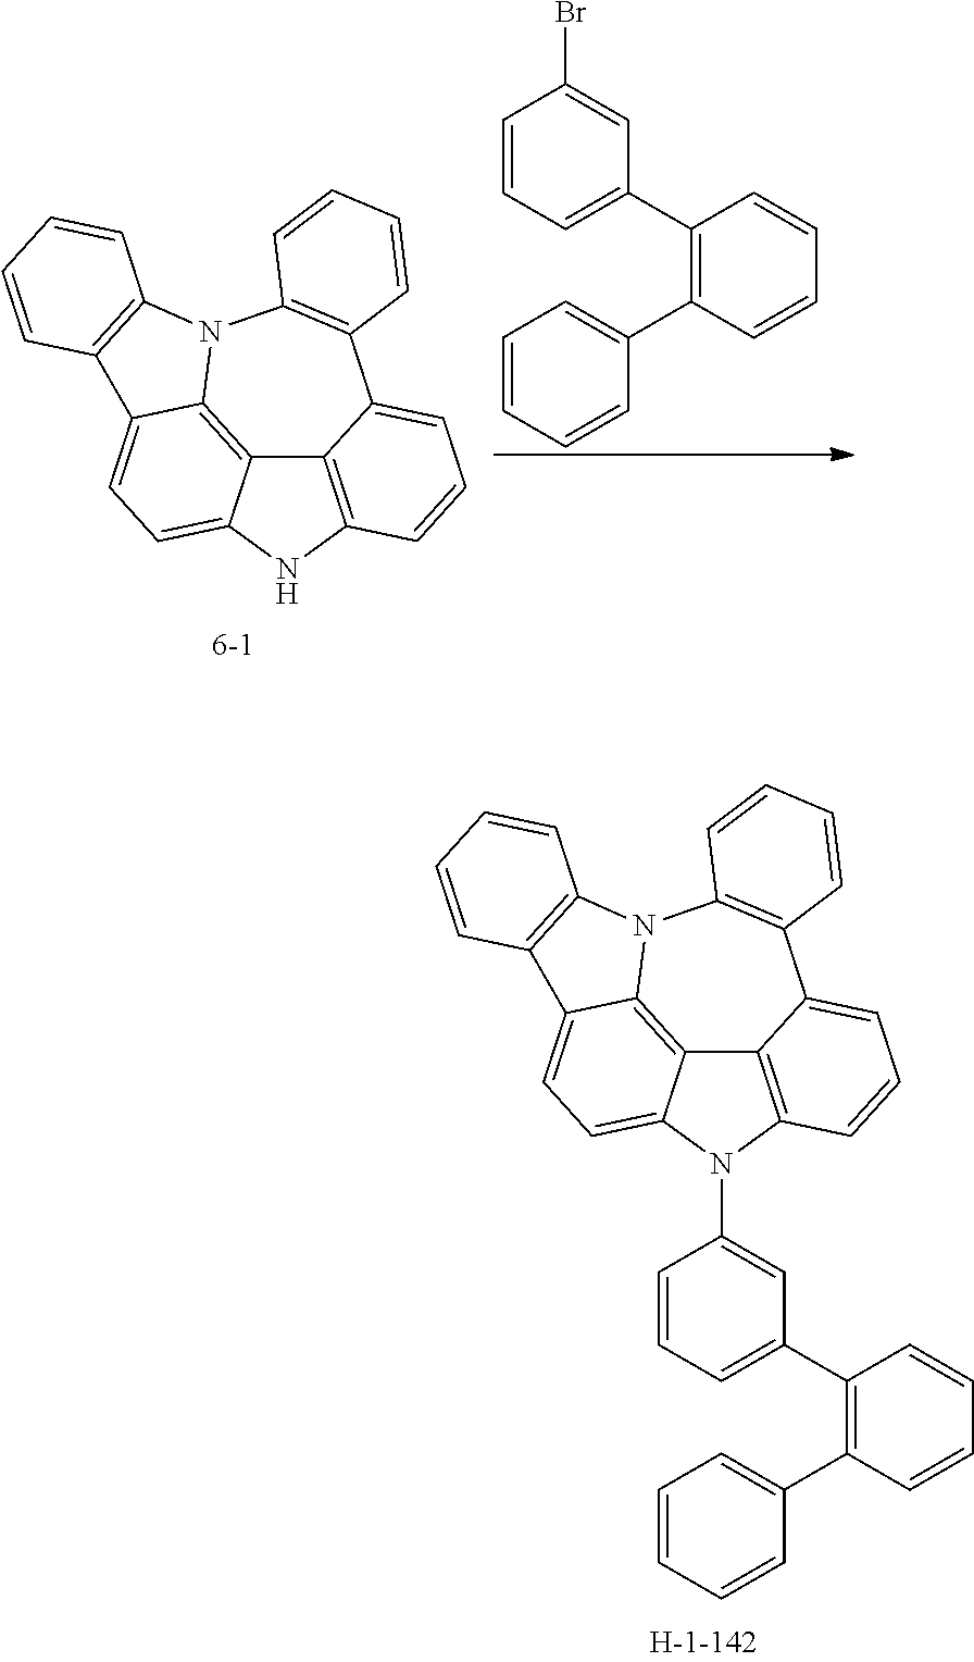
C12=C3N(C4=CC(C5=C(C6=CC=CC=C6)C=CC=C5)=CC=C4)C4=CC=C5C(=C14)N(C1=C5C=CC=C1)C1=C(C2=CC=C3)C=CC=C1.C12=C3NC4=CC=C5C(=C14)N(C1=C5C=CC=C1)C1=C(C2=CC=C3)C=CC=C1.C1=CC=C(C2=C(C3=CC=CC=C3)C=CC=C2)C=C1Br
